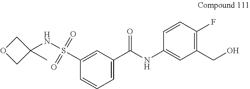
C1=C(C(NC2=CC(CO)=C(F)C=C2)=O)C=C(S(NC2(C)COC2)(=O)=O)C=C1
